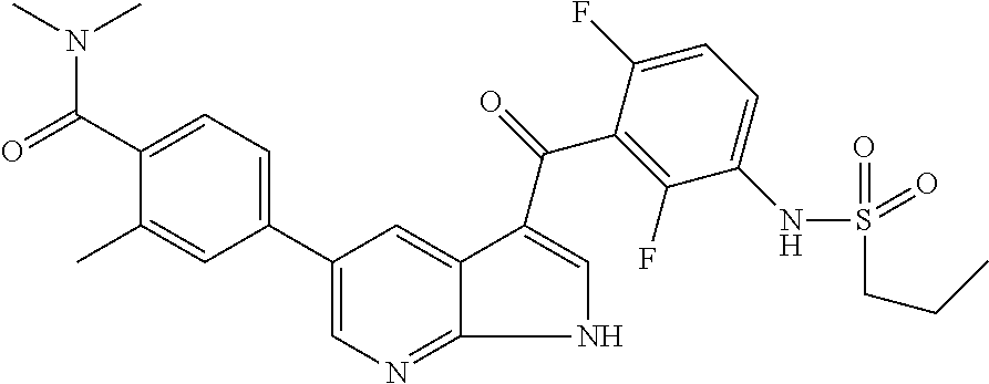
C1(C2=CN=C3C(=C2)C(C(=O)C2=C(F)C(NS(=O)(CCC)=O)=CC=C2F)=CN3)=CC=C(C(=O)N(C)C)C(C)=C1
